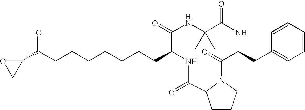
C1(C(CCCCCCCC2C(=O)NC(C)(C)C(=O)NC(CC3=CC=CC=C3)C(=O)N3C(C(=O)N2)CCC3)=O)OC1
